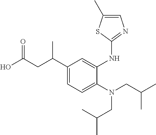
C1(C(CC(O)=O)C)=CC=C(N(CC(C)C)CC(C)C)C(NC2=NC=C(C)S2)=C1
